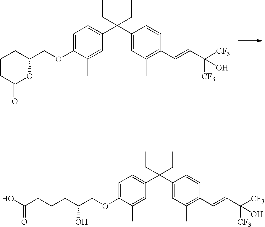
C1=C(OCC2OC(=O)CCC2)C(C)=CC(C(C2=CC(C)=C(C=CC([CF3])([CF3])O)C=C2)(CC)CC)=C1.C1=C(OCC(O)CCCC(O)=O)C(C)=CC(C(C2=CC(C)=C(C=CC([CF3])([CF3])O)C=C2)(CC)CC)=C1
